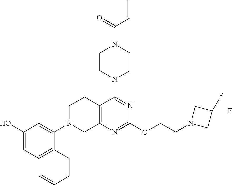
C12=C(N=C(OCCN3CC(F)(F)C3)N=C1N1CCN(C(=O)C=C)CC1)CN(C1=CC(O)=CC3=C1C=CC=C3)CC2
